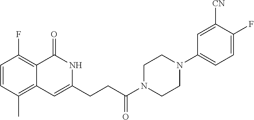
C1=CC(C)=C2C(=C1F)C(=O)NC(CCC(N1CCN(C3=CC=C(F)C([CN])=C3)CC1)=O)=C2
